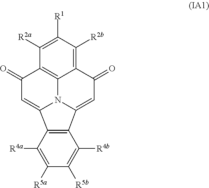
C12=C(C([R4a])=C([R5a])C([R5b])=C1[R4b])C1=CC(=O)C3=C4C(=C([R2b])C([R1])=C3[R2a])C(=O)C=C2N41
